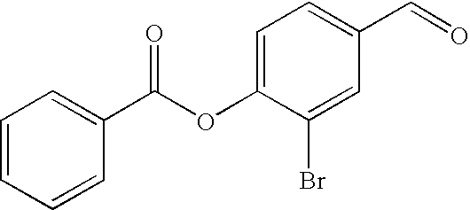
C1=C(OC(C2=CC=CC=C2)=O)C(Br)=CC(C=O)=C1
